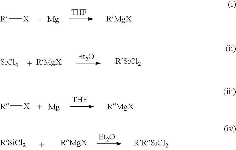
[R][X].[Mg].[THF].[SiCl4].[Et2O].[R][X].[Mg].[THF].[Et2O]
